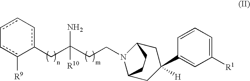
c1c-cc(CC(CCN2C3CC(C4=CC([R1])=CC=C4)([H])CC2CC3)(N)[R10])-c([R9])c-1
